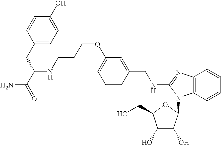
C1=C(OCCCNC(C(N)=O)CC2=CC=C(O)C=C2)C=C(CNC2=NC3=C(C=CC=C3)N2C2C(O)C(O)C(CO)O2)C=C1
